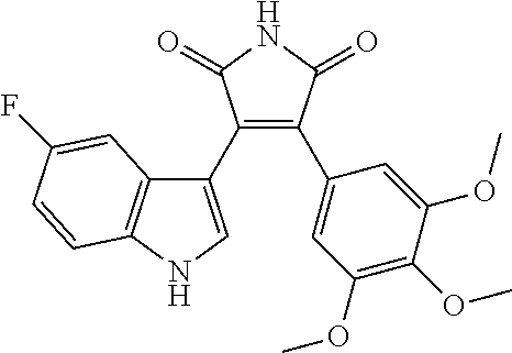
C1(C2=CNC3=C2C=C(F)C=C3)=C(C2=CC(OC)=C(OC)C(OC)=C2)C(=O)NC1=O
